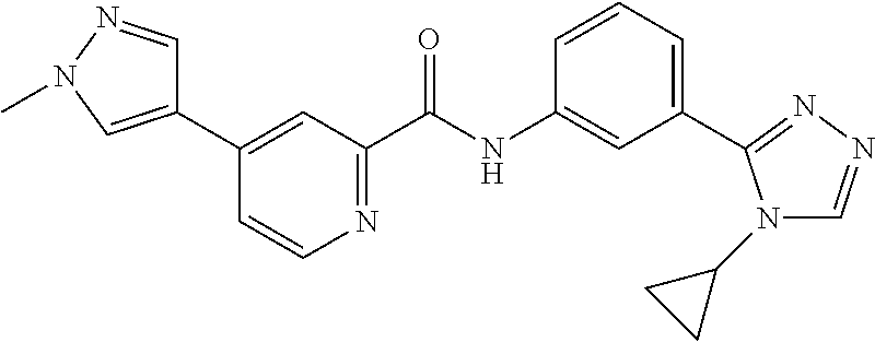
C1(C2=CN(C)N=C2)=CC(C(NC2=CC(C3=NN=CN3C3CC3)=CC=C2)=O)=NC=C1
